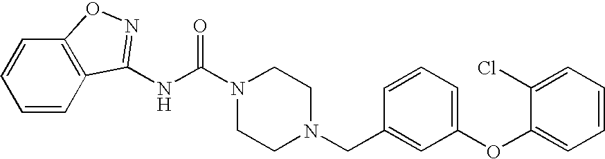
N(C(N1CCN(CC2=CC(OC3=CC=CC=C3Cl)=CC=C2)CC1)=O)C1=NOC2=C1C=CC=C2
